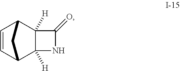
C12([H])C3C=CC(C1([H])NC2=O)C3
